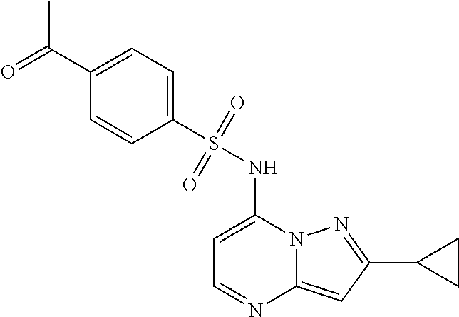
C1=C(NS(C2=CC=C(C(C)=O)C=C2)(=O)=O)N2C(=CC(C3CC3)=N2)N=C1
